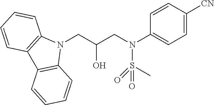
N1(CC(CN(C2=CC=C([CN])C=C2)S(C)(=O)=O)O)C2=C(C3=C1C=CC=C3)C=CC=C2
